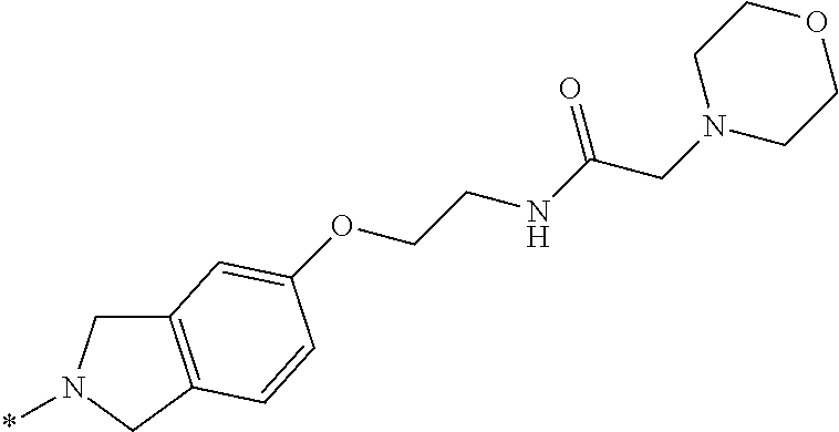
C12=C(CN(*)C1)C=CC(OCCNC(CN1CCOCC1)=O)=C2
